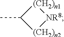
[(CH2)n1]1C(C)[(CH2)n2][NR8]1
